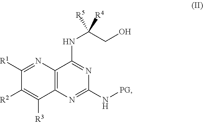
C12=C(N=C(N[PG])N=C1NC([R4])(CO)[R5])C([R3])=C([R2])C([R1])=N2
